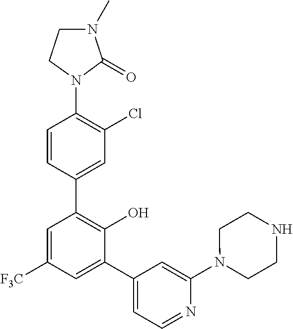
C1(N2C(=O)N(C)CC2)=C(Cl)C=C(C2=C(O)C(C3=CC=NC(N4CCNCC4)=C3)=CC([F3C])=C2)C=C1
